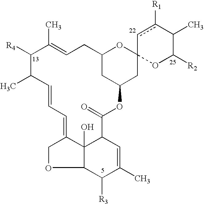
c1c([R1])C(C)C([R2])OC12CC1CC(O2)CC=C(C)C([R4])C(C)C=CC=C2C3(O)C(OC2)C([R3])C(C)=CC3C(=O)O1
